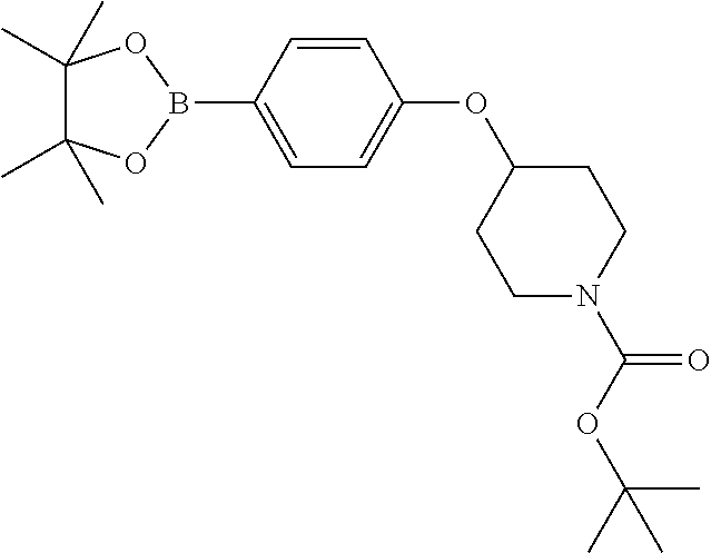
C1(C)(C)C(C)(C)OB(C2=CC=C(OC3CCN(C(=O)OC(C)(C)C)CC3)C=C2)O1
